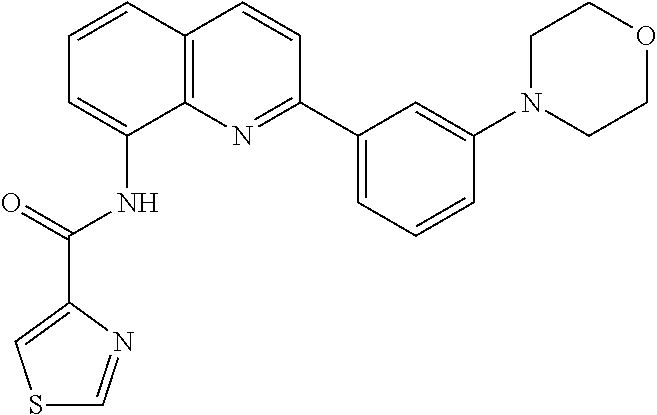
C1=CC2=C(C(NC(=O)C3=CSC=N3)=C1)N=C(C1=CC=CC(N3CCOCC3)=C1)C=C2
